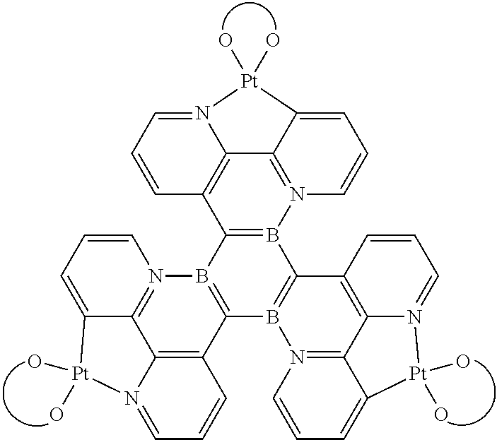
N12=CC=CC3=C1C1=N(B4=C3B3=C(B5=C4C4=C6C7=N5C=CC=C7[Pt](O)(O)N6=CC=C4)C4=C5C6=N3C=CC=C6[Pt](O)(O)N5=CC=C4)C=CC=C1[Pt]2(O)O
